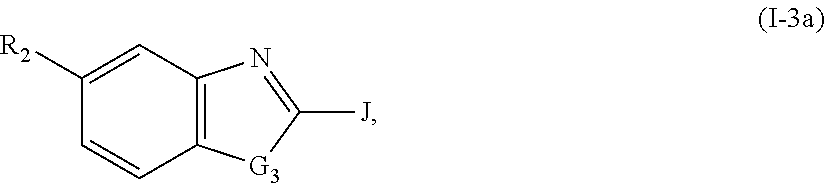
C1([R2])=CC2=C(C=C1)[G3]C([J])=N2
